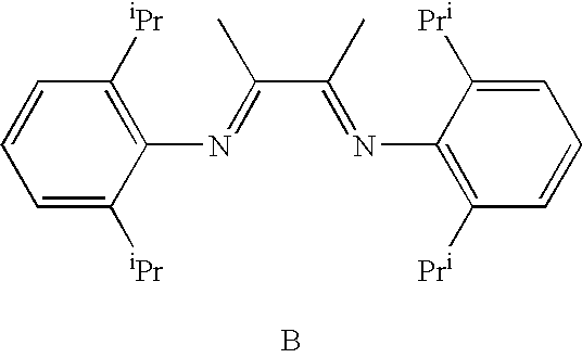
C1=CC=C([iPr])C(N=C(C(C)=NC2=C([Pr])C=CC=C2[Pr])C)=C1[iPr].B
